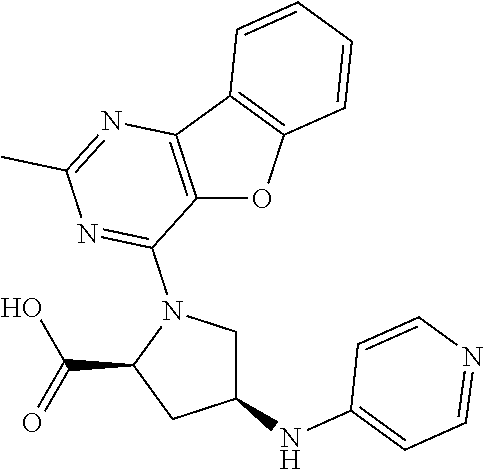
C12=C(C3=C(O1)C=CC=C3)N=C(C)N=C2N1C(C(=O)O)CC(NC2=CC=NC=C2)C1
